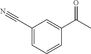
C1(C(C)=O)=CC(C#N)=CC=C1
